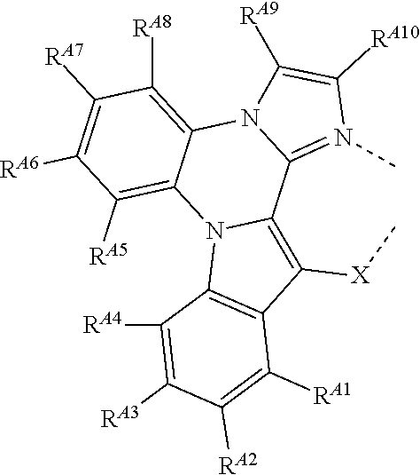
C1([RA7])=C([RA6])C([RA5])=C2C(=C1[RA8])N1C(=N(C)C([RA10])=C1[RA9])C1=C([X]C)C3=C(N21)C([RA4])=C([RA3])C([RA2])=C3[RA1]
